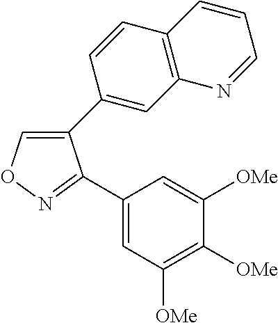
C1(C2=CC3=C(C=C2)C=CC=N3)=CON=C1C1=CC([OMe])=C([OMe])C([OMe])=C1
